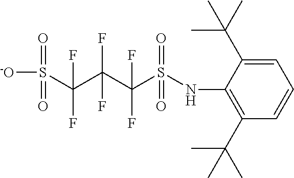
CC(C)(C1=CC=CC(C(C)(C)C)=C1NS(C(C(C(S(=O)(=O)[-O])(F)F)(F)F)(F)F)(=O)=O)C
